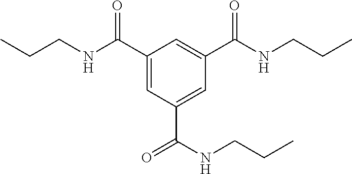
C1(C(NCCC)=O)=CC(C(NCCC)=O)=CC(C(NCCC)=O)=C1
